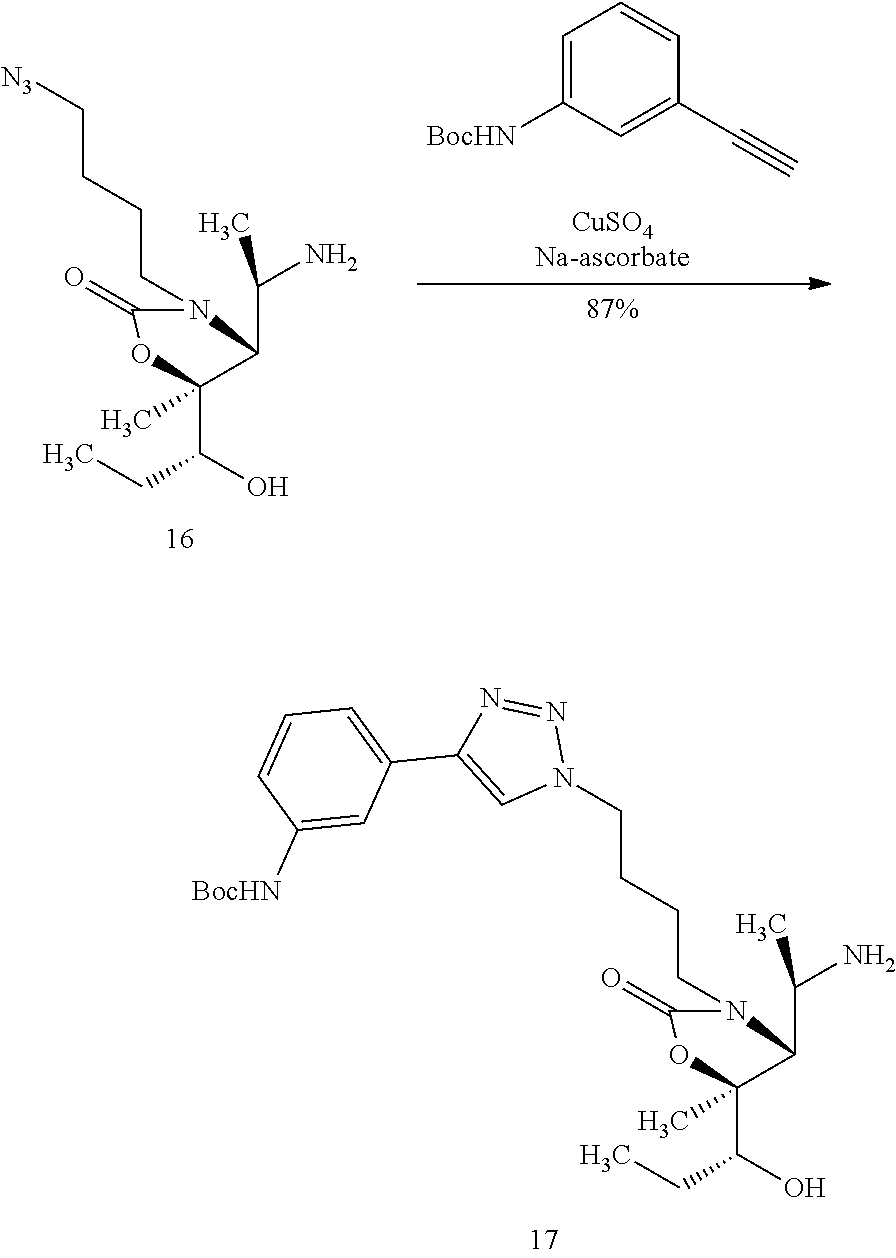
C1=C([BocHN])C=C(C#C)C=C1.C(C1C(C(CC)O)(C)OC(=O)N1CCCC[N3])(N)C.C(C1C(C(CC)O)(C)OC(=O)N1CCCCN1N=NC(C2=CC=CC([BocHN])=C2)=C1)(N)C
